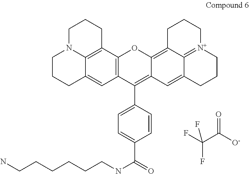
C(C([O-])=O)(F)(F)F.C1N2C3=C(CC1)C1=C(C=C3CCC2)C(C2=CC=C(C(=O)NCCCCCCN)C=C2)=C2C(=C3C4=[N+](CCC3)CCCC4=C2)O1
